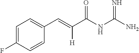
C1=C(F)C=CC(C=C(C(NC(N)=N)=O)[H])=C1
